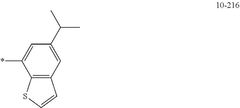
C12=C(C=C(C(C)C)C=C1*)C=CS2
